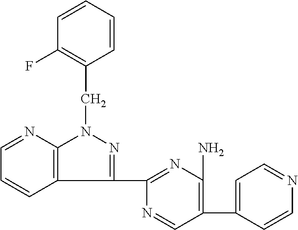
C1=CC=CC(F)=C1CN1C2=C(C(C3=NC(N)=C(C4=CC=NC=C4)C=N3)=N1)C=CC=N2
